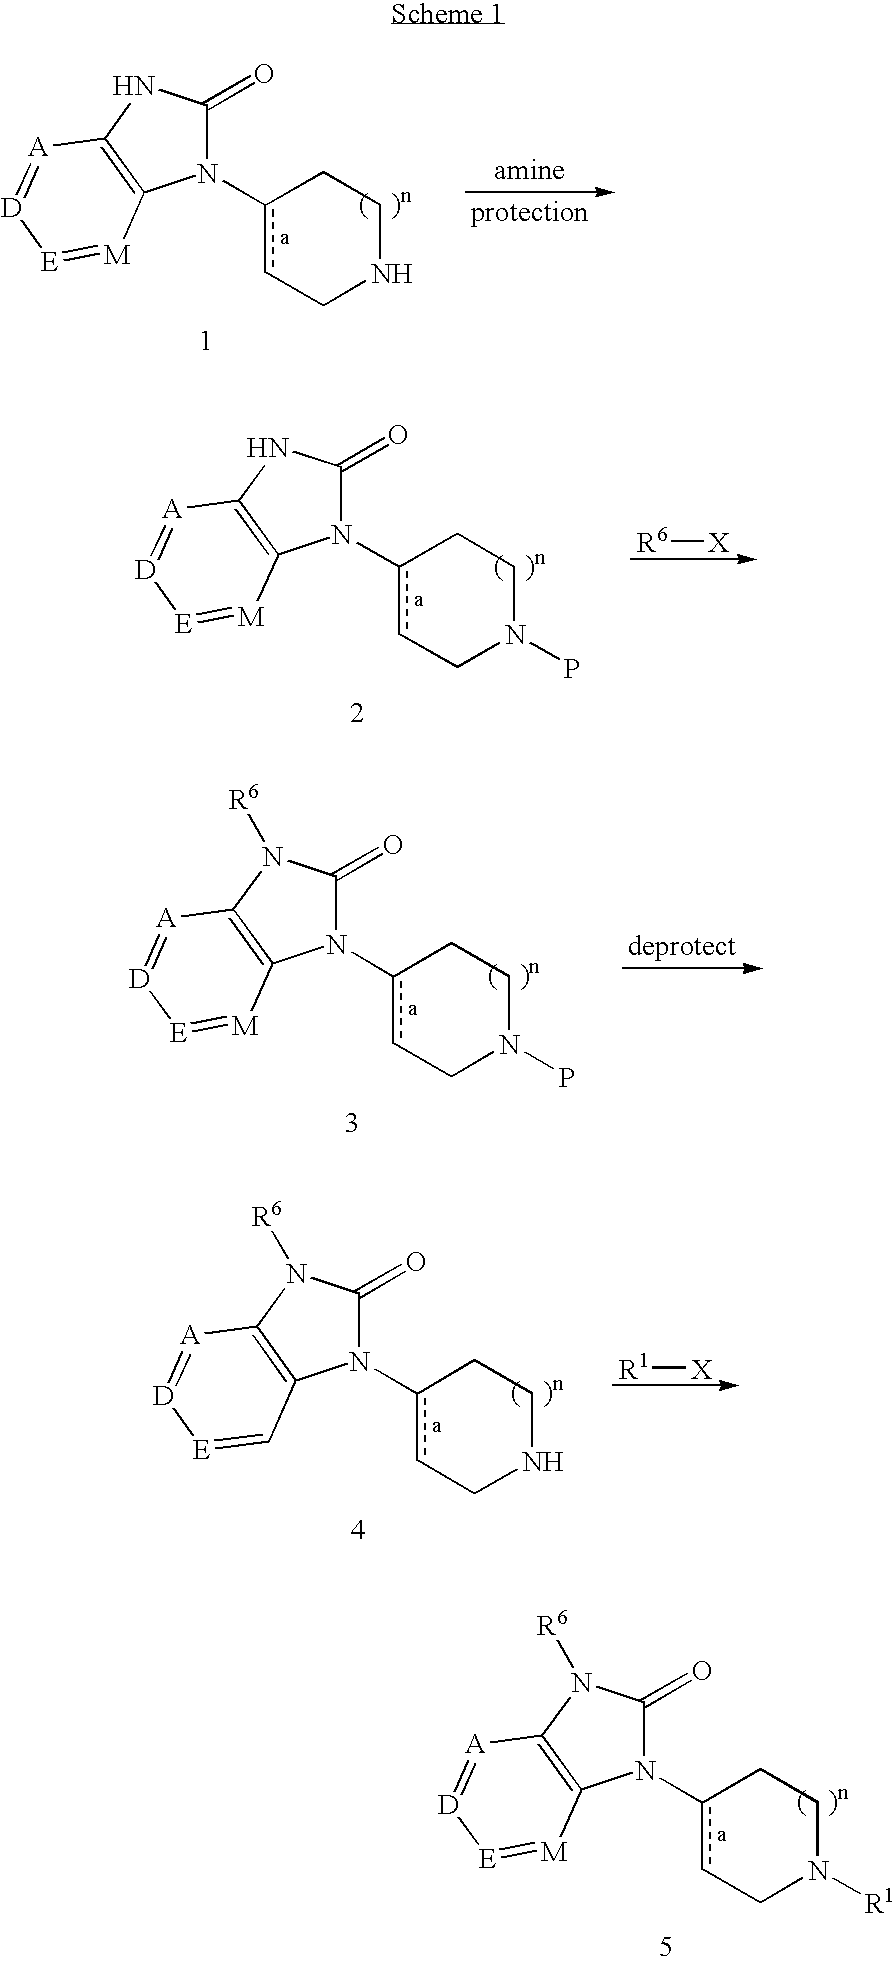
N1(c2cCNCC2)C(=O)NC2=C1[M]=[E][D]=[A]2.N1(c2cCN(P)CC2)C(=O)NC2=C1[M]=[E][D]=[A]2.[R6][X].N1(c2cCN(P)CC2)C(=O)N([R6])C2=C1[M]=[E][D]=[A]2.N1(c2cCNCC2)C(=O)N([R6])C2=C1C=[E][D]=[A]2.[R1][X].N1(c2cCN([R1])CC2)C(=O)N([R6])C2=C1[M]=[E][D]=[A]2
